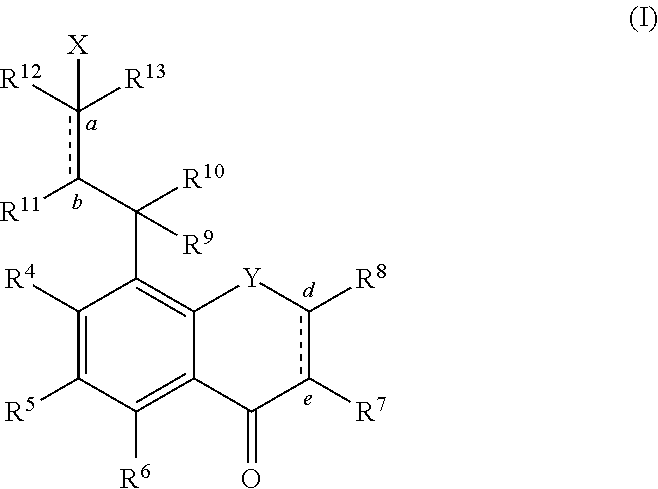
C1([R4])=C([R5])C([R6])=C2C(=C1C(c([R11])c([R12])([R13])[X])([R10])[R9])[Y]c([R8])c([R7])C2=O
